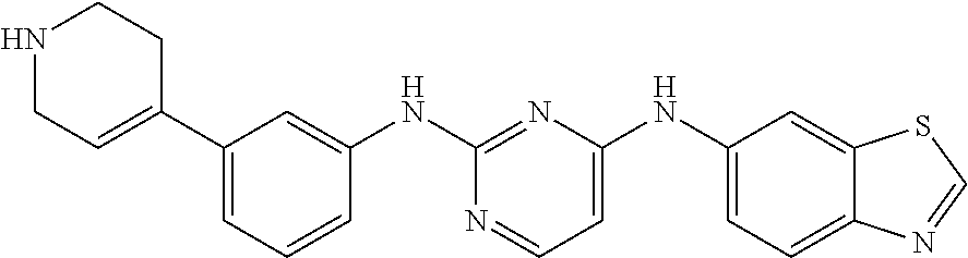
C1(NC2=NC(NC3=CC=C4C(=C3)SC=N4)=CC=N2)=CC(C2=CCNCC2)=CC=C1
